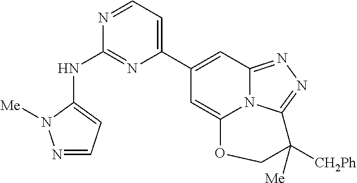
N1=CC=C(C2=CC3=NN=C4N3C(=C2)OCC4([Me])[CH2Ph])N=C1NC1=CC=NN1[Me]
